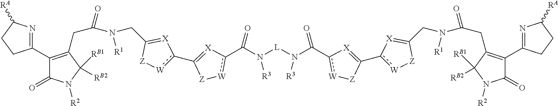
C1(C2=NC([RA])CC2)=C(CC(=O)N(CC2=[X]c(C3=[X]c(C(=O)N([R3])[L]N(C(c4[W][Z]C(c5[W][Z]C(CN(C(CC6=C(C7=NC([RA])CC7)C(=O)N([R2])C6([RB2])[RB1])=O)[R1])=[X]5)=[X]4)=O)[R3])[W][Z]3)[W][Z]2)[R1])C([RB2])([RB1])N([R2])C1=O
